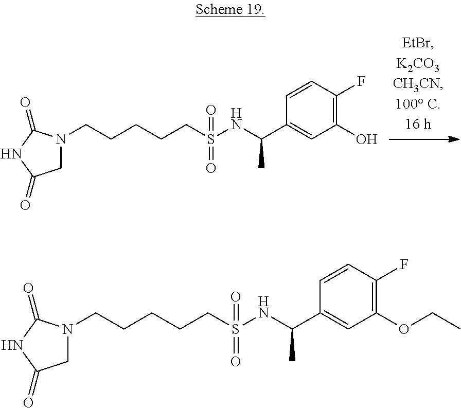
N1(CCCCCS(NC(C2=CC(O)=C(F)C=C2)C)(=O)=O)CC(=O)NC1=O.N1(CCCCCS(NC(C2=CC(OCC)=C(F)C=C2)C)(=O)=O)CC(=O)NC1=O
